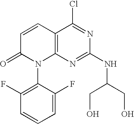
C12=C(N=C(NC(CO)CO)N=C1Cl)N(C1=C(F)C=CC=C1F)C(=O)C=C2
